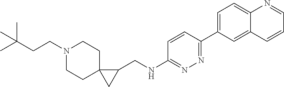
C(N1CCC2(CC1)C(CNC1=NN=C(C3=CC=C4C(=C3)C=CC=N4)C=C1)C2)CC(C)(C)C
